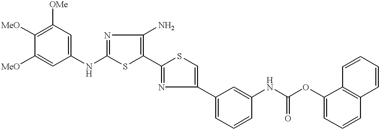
[MeO]C1=C([OMe])C=C(NC2=NC(N)=C(C3=NC(C4=CC=CC(NC(OC5=CC=CC6=C5C=CC=C6)=O)=C4)=CS3)S2)C=C1[MeO]
